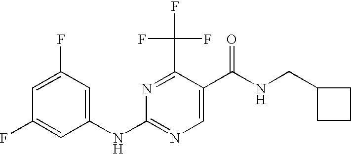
N1=C(C(F)(F)F)C(C(NCC2CCC2)=O)=CN=C1NC1=CC(F)=CC(F)=C1
